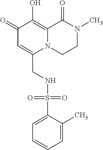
C1(=O)C=C(CNS(C2=CC=CC=C2C)(=O)=O)N2C(=C1O)C(=O)N(C)CC2
